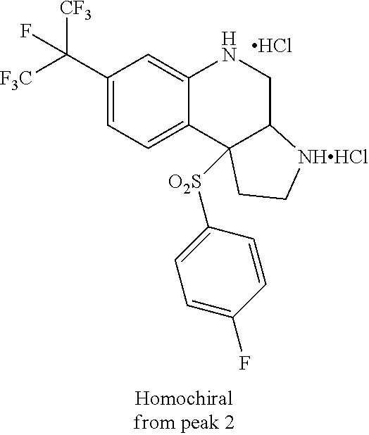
C1(C([F3C])([CF3])F)=CC=C2C(=C1)NCC1[NHHCl]CCC21[O2S]C1=CC=C(F)C=C1.Cl
